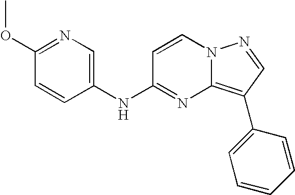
C1(OC)=NC=C(NC2=NC3=C(C4=CC=CC=C4)C=NN3C=C2)C=C1
